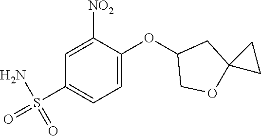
NS(C1=CC=C(OC2COC3(C2)CC3)C([NO2])=C1)(=O)=O
